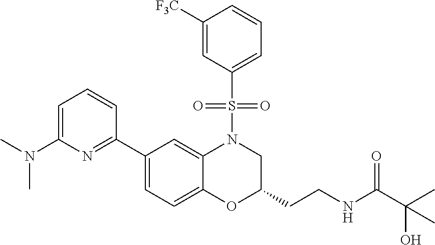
C1=C(N(C)C)N=C(C2=CC=C3C(=C2)N(S(C2=CC=CC([F3C])=C2)(=O)=O)CC(CCNC(=O)C(O)(C)C)O3)C=C1
